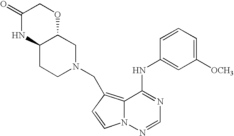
C(C1=C2C(NC3=CC([OCH3])=CC=C3)=NC=NN2C=C1)N1CC2C(CC1)NC(=O)CO2
